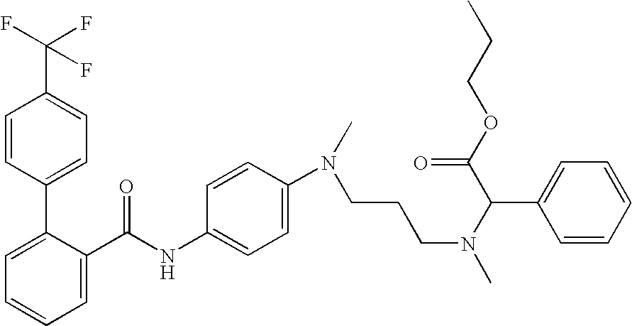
C1=C(C(NC2=CC=C(N(C)CCCN(C)C(C(OCCC)=O)C3=CC=CC=C3)C=C2)=O)C(C2=CC=C(C(F)(F)F)C=C2)=CC=C1
